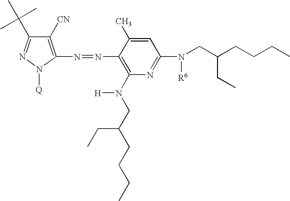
N1=C(C(C)(C)C)C([CN])=C(N=NC2=C(N(CC(CC)CCCC)[H])N=C(N(CC(CCCC)CC)[R6])C=C2C)N1[Q]
